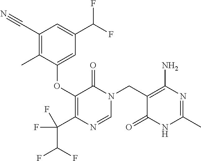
C1(C#N)=C(C)C(OC2=C(C(F)(C(F)F)F)N=CN(CC3=C(N)N=C(C)NC3=O)C2=O)=CC(C(F)F)=C1
